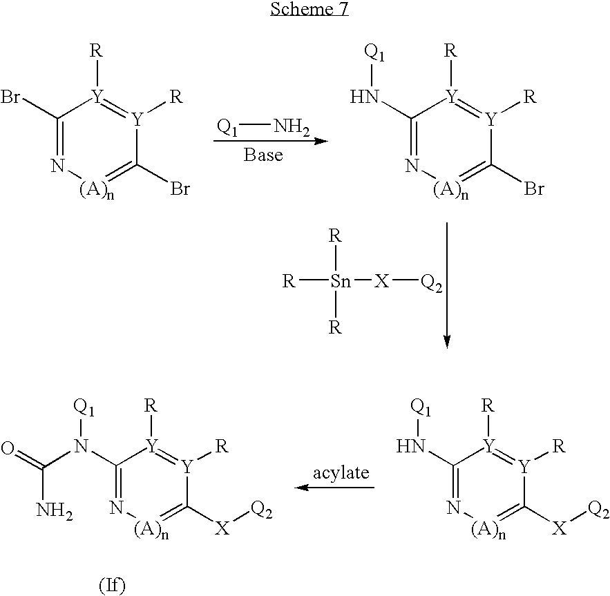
C1(Br)=N[(A)n]=C(Br)[Y]([R])=[Y]1[R].[Q1]N.C1(N[Q1])=N[(A)n]=C(Br)[Y]([R])=[Y]1[R].[R][Sn]([X][Q2])([R])[R].C1(N[Q1])=N[(A)n]=C([X][Q2])[Y]([R])=[Y]1[R].C1(N([Q1])C(=O)N)=N[(A)n]=C([X][Q2])[Y]([R])=[Y]1[R]
